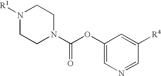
N1([R1])CCN(C(OC2=CN=CC([R4])=C2)=O)CC1
